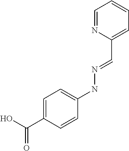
C1=NC(C=NNC2=CC=C(C(O)=O)C=C2)=CC=C1
